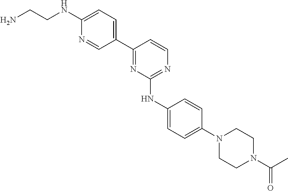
C1(C2=NC(NC3=CC=C(N4CCN(C(=O)C)CC4)C=C3)=NC=C2)=CC=C(NCCN)N=C1
